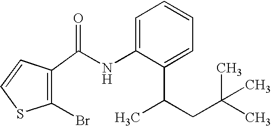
C1(Br)=C(C(NC2=CC=CC=C2C(CC(C)(C)C)C)=O)C=CS1
